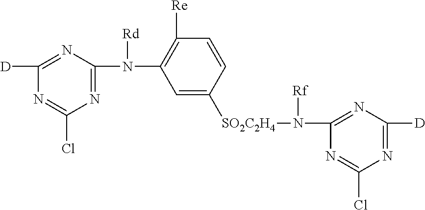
N1=C(N(C2=C([Re])C=CC([SO2C2H4]N(C3=NC([D])=NC(Cl)=N3)[Rf])=C2)[Rd])N=C([D])N=C1Cl
